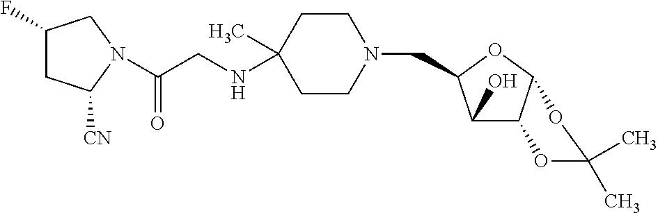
C1(O)C2C(OC1CN1CCC(NCC(N3C([CN])CC(F)C3)=O)(C)CC1)OC(C)(C)O2
